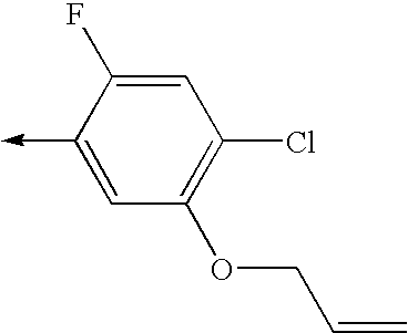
C1(->C)=CC(OCC=C)=C(Cl)C=C1F
